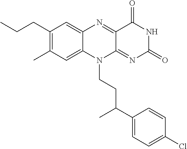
C1(CCC)=C(C)C=C2C(=C1)N=C1C(=NC(=O)NC1=O)N2CCC(C1=CC=C(Cl)C=C1)C
